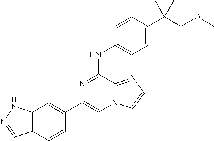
C1(C2=CC3=C(C=C2)C=NN3)=CN2C(=NC=C2)C(NC2=CC=C(C(COC)(C)C)C=C2)=N1
